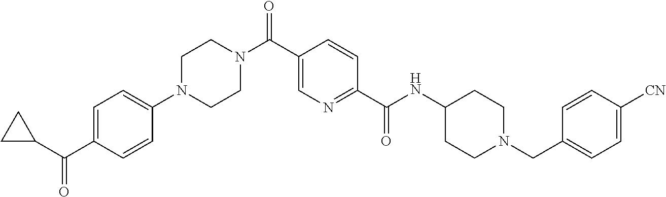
C1(N2CCN(C(C3=CN=C(C(NC4CCN(CC5=CC=C([CN])C=C5)CC4)=O)C=C3)=O)CC2)=CC=C(C(C2CC2)=O)C=C1
